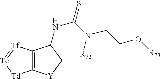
C12=C(C(NC(=S)N([R72])CCO[R73])C[Y]1)[Tf]=[Te][Td]2
